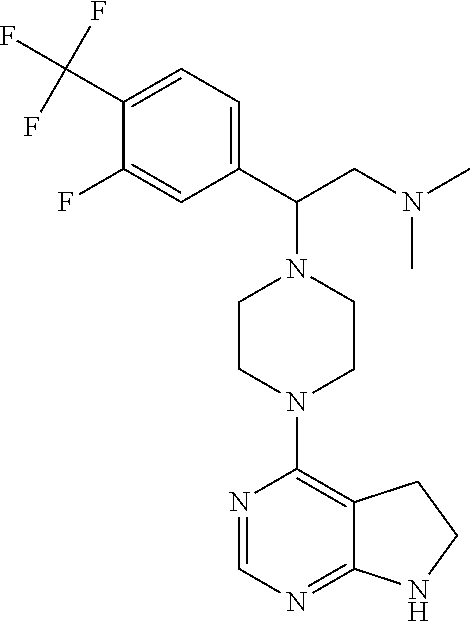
C1(C(F)(F)F)=CC=C(C(CN(C)C)N2CCN(C3=C4C(=NC=N3)NCC4)CC2)C=C1F
